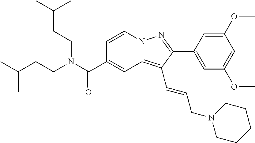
C1=CN2C(=C(C=CCN3CCCCC3)C(C3=CC(OC)=CC(OC)=C3)=N2)C=C1C(N(CCC(C)C)CCC(C)C)=O
